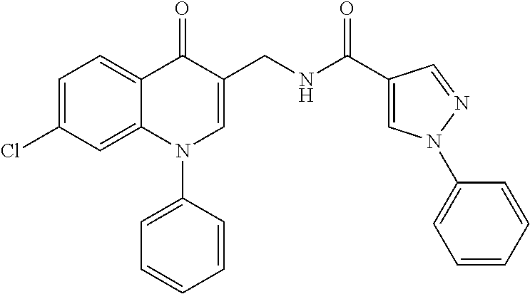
C1=C(Cl)C=C2C(=C1)C(=O)C(CNC(C1=CN(C3=CC=CC=C3)N=C1)=O)=CN2C1=CC=CC=C1
